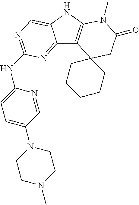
C12=NC(NC3=CC=C(N4CCN(C)CC4)C=N3)=NC=C1NC1=C2C2(CC(=O)N1C)CCCCC2
